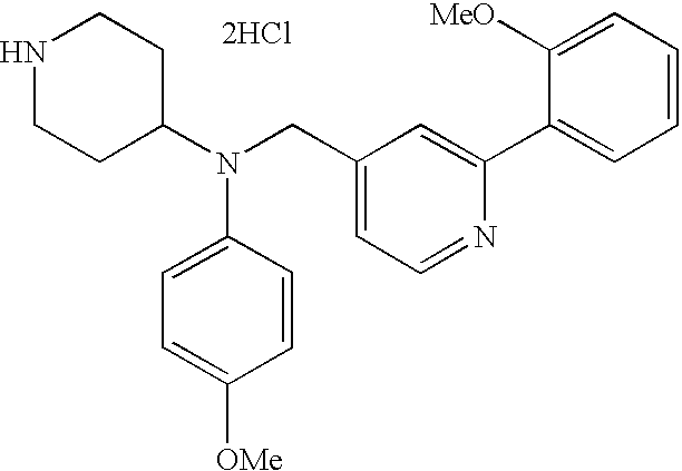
C1=C(N(C2CCNCC2)CC2=CC=NC(C3=CC=CC=C3[MeO])=C2)C=CC([OMe])=C1.[2HCl]
